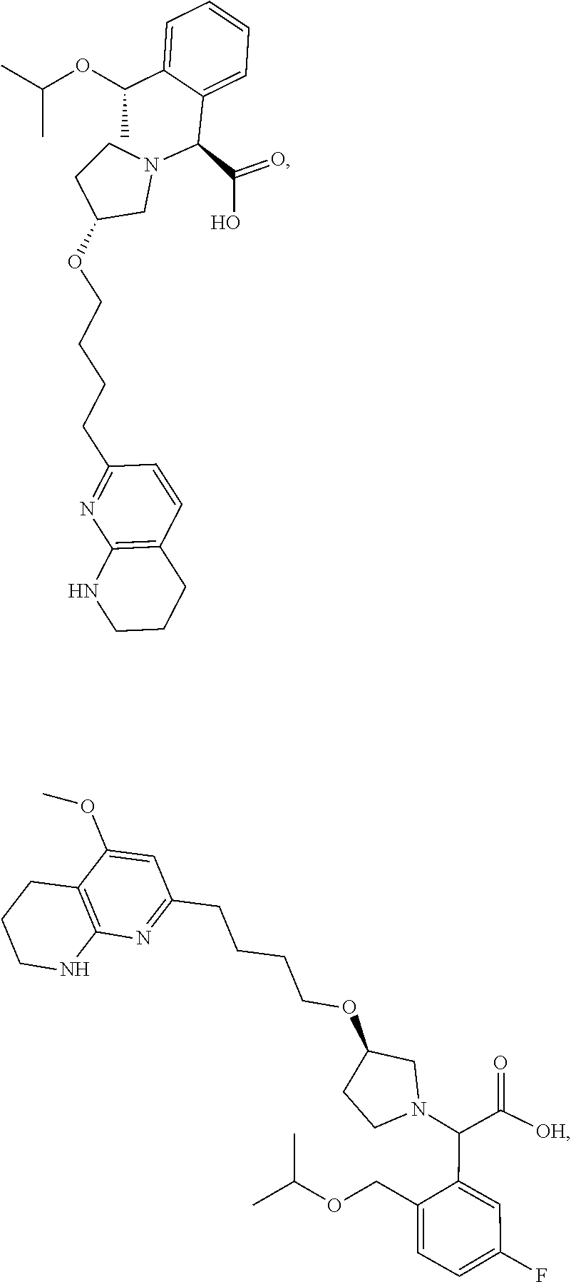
C1(OC)=CC(CCCCOC2CCN(C(C3=CC(F)=CC=C3COC(C)C)C([OH])=O)C2)=NC2=C1CCCN2.C12=C(C=CC(CCCCOC3CN(C(C(O)=O)C4=CC=CC=C4C(OC(C)C)C)CC3)=N1)CCCN2
